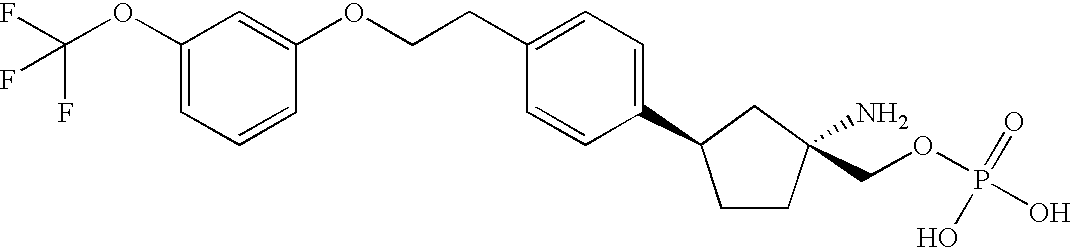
C1CC(N)(COP(O)(=O)O)CC1C1=CC=C(CCOC2=CC(OC(F)(F)F)=CC=C2)C=C1
